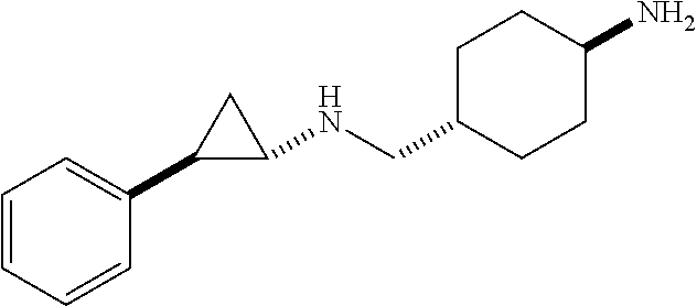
C1=CC=CC(C2CC2NCC2CCC(N)CC2)=C1
